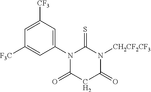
N1(C2=CC([CF3])=CC([F3C])=C2)C(=O)CC(=O)N([CH2CF2CF3])C1=S
